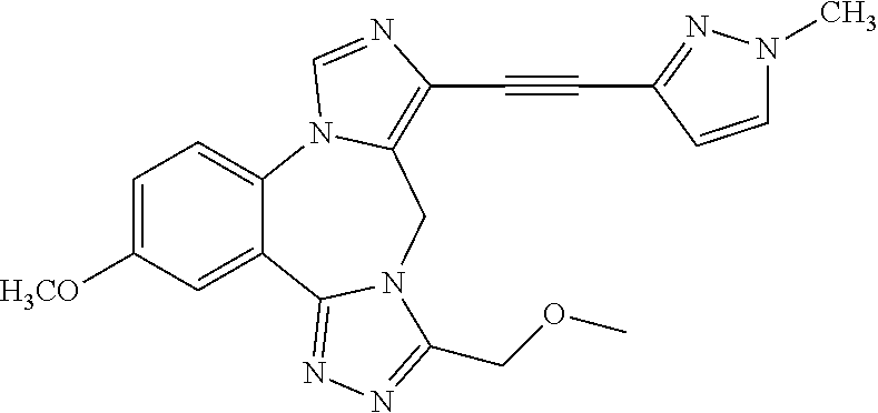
C1=C([H3CO])C=C2C(=C1)N1C(=C(C#CC3=NN(C)C=C3)N=C1)CN1C2=NN=C1COC
